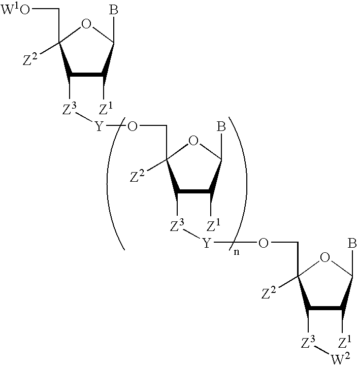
C1([Z3][Y]OCC2([Z2])C([Z3][Y]OCC3([Z2])C([Z3][W2])C([Z1])C(B)O3)C([Z1])C(B)O2)C([Z1])C(B)OC1(C[W1O])[Z2]
